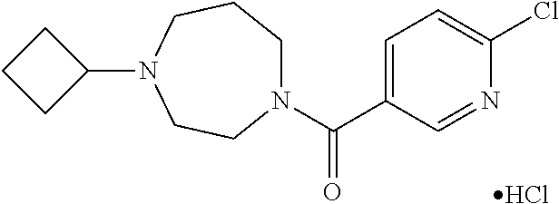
Cl.C(C1=CC=C(Cl)N=C1)(=O)N1CCCN(C2CCC2)CC1
